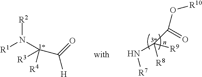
N([R7])C(C(O[R10])=O)([R8])[R9].[R2]N(C(C([H])=O)([R3])[R4])[R1]
